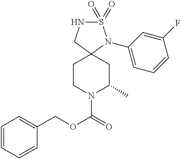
C1=CC=CC(COC(=O)N2C(C)CC3(CC2)CNS(=O)(=O)N3C2=CC=CC(F)=C2)=C1
